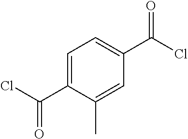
C1=C(C(Cl)=O)C(C)=CC(C(Cl)=O)=C1
